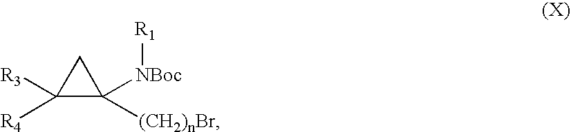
C1([R3])([R4])C([NBoc][R1])([(CH2)nBr])C1
